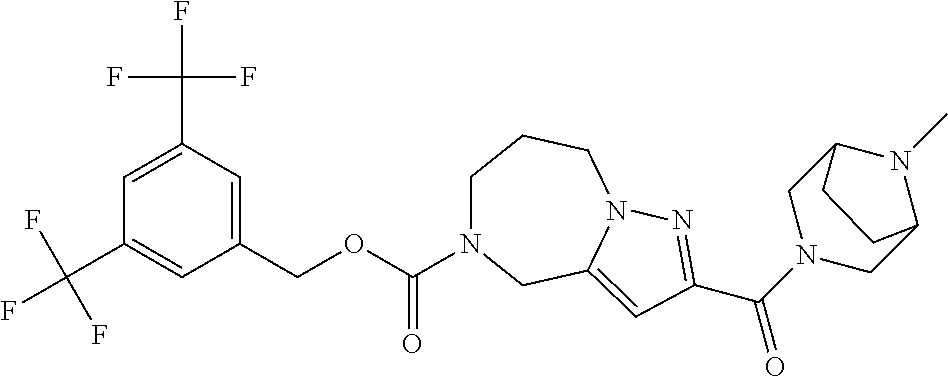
C(C1=CC(COC(=O)N2CCCN3C(=CC(C(N4CC5N(C)C(C4)CC5)=O)=N3)C2)=CC(C(F)(F)F)=C1)(F)(F)F
